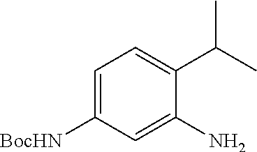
C1=C([BocHN])C=C(N)C(C(C)C)=C1
